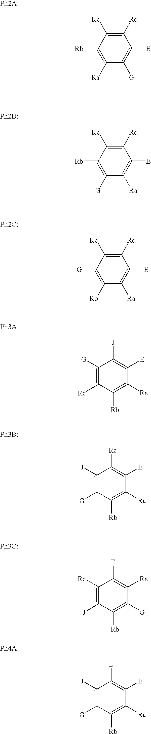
C1([Rb])=C([Ra])C([G])=C([E])C([Rd])=C1[Rc].C1([Rb])=C([G])C([Ra])=C([E])C([Rd])=C1[Rc].C1([G])=C([Rb])C([Ra])=C([E])C([Rd])=C1[Rc].[Ph2C:].C1([G])=C([Rc])C([Rb])=C([Ra])C([E])=C1[J].[Ph3A:].C1([J])=C([G])C([Rb])=C([Ra])C([E])=C1[Rc].[Ph3B:].C1([Rc])=C([J])C([Rb])=C([G])C([Ra])=C1[E].[Ph3C:].C1([J])=C([G])C([Rb])=C([Ra])C([E])=C1[L].[Ph4A:]
